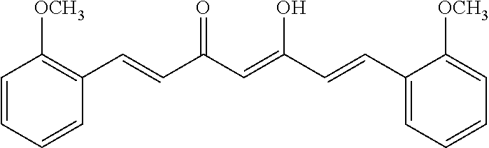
C(=CC(=O)C=CC1=C([OCH3])C=CC=C1)(C=CC1=CC=CC=C1[OCH3])O
